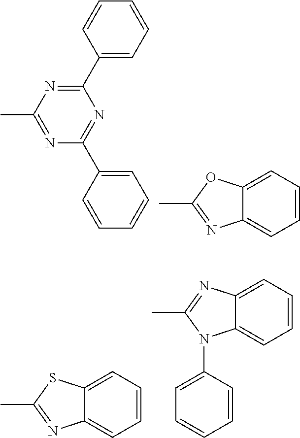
C1(C2=CC=CC=C2)=NC(C)=NC(C2=CC=CC=C2)=N1.C12=CC=CC=C1N=C(C)O2.C12=CC=CC=C1N=C(C)S2.C12=CC=CC=C1N(C1=CC=CC=C1)C(C)=N2
